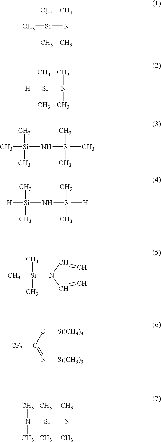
C[Si](N(C)C)(C)C.[H][Si](N(C)C)(C)C.C[Si](N[Si](C)(C)C)(C)C.[H][Si](N[Si]([H])(C)C)(C)C.C[Si](C)(C)N1C=CC=C1.[CF3]C(O[Si(CH3)3])=N[Si(CH3)3].N([Si](N(C)C)(C)C)(C)C
